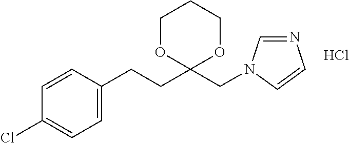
C1=CC(CCC2(CN3C=NC=C3)OCCCO2)=CC=C1Cl.Cl
